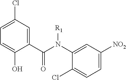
C1(C(=O)N([R1])C2=CC([NO2])=CC=C2Cl)=CC(Cl)=CC=C1O
